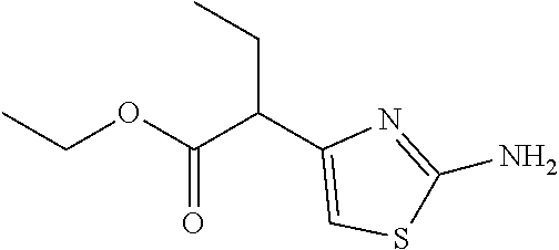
CCOC(C(C1=CSC(N)=N1)CC)=O
